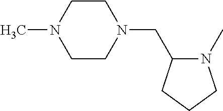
N1(C)C(CN2CCN(C)CC2)CCC1
